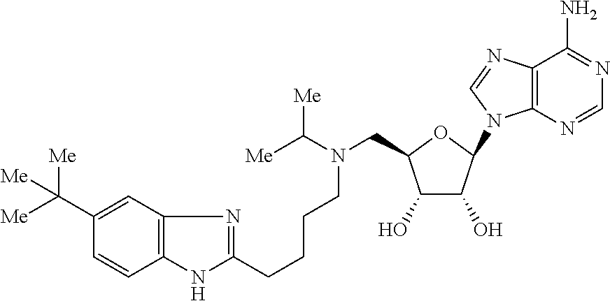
C12=C(N=CN=C1N)N(C1OC(CN(C([Me])[Me])CCCCC3=NC4=C(N3)C=CC(C([Me])([Me])[Me])=C4)C(O)C1O)C=N2
